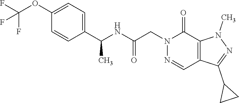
C1(OC(F)(F)F)=CC=C(C(NC(CN2C(=O)C3=C(C=N2)C(C2CC2)=NN3C)=O)C)C=C1
